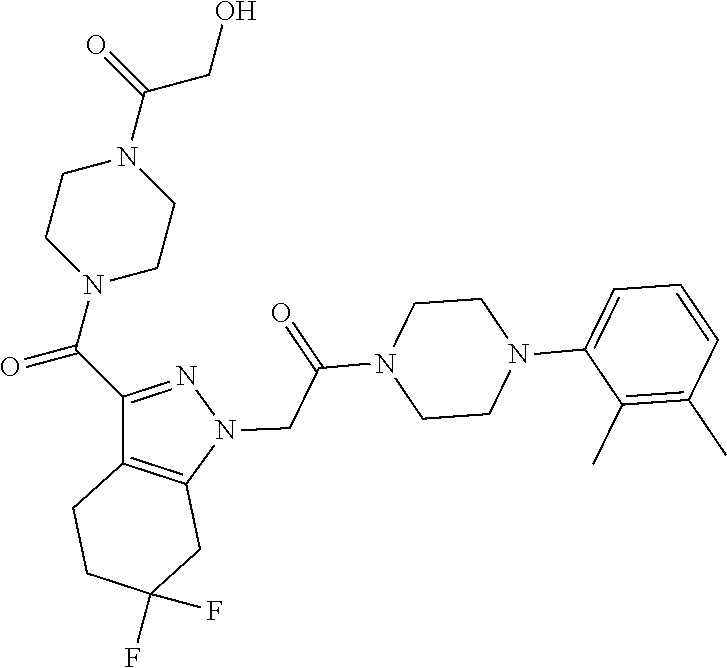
C1(C(N2CCN(C(=O)CO)CC2)=O)=NN(CC(=O)N2CCN(C3=CC=CC(C)=C3C)CC2)C2=C1CCC(F)(F)C2
